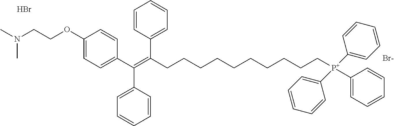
C1(OCCN(C)C)=CC=C(C(C2=CC=CC=C2)=C(C2=CC=CC=C2)CCCCCCCCCC[P+](C2=CC=CC=C2)(C2=CC=CC=C2)C2=CC=CC=C2)C=C1.[Br-].Br
